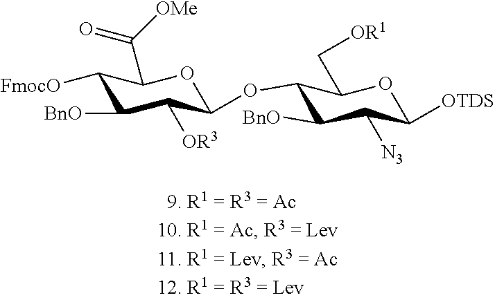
C1([FmocO])C([BnO])C([OR3])C(OC2C([BnO])C([N3])C([OTDS])OC2C[OR1])OC1C([OMe])=O
